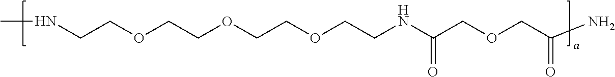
C(COCCOCCOCCNC(COCC(N)=O)=O)NC
